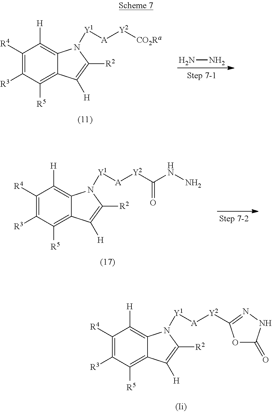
C1([R4])=C([R3])C([R5])=C2C(=C1[H])N([Y1][A][Y2]C1=NNC(=O)O1)C([R2])=C2[H].C1([R4])=C([R3])C([R5])=C2C(=C1[H])N([Y1][A][Y2][CO2Ra])C([R2])=C2[H].NN.C1([R4])=C([R3])C([R5])=C2C(=C1[H])N([Y1][A][Y2]C(=O)NN)C([R2])=C2[H]
